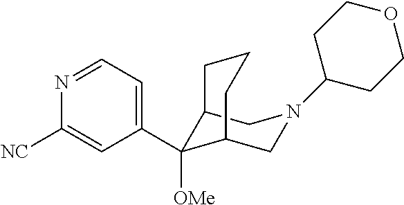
C12C(C3=CC=NC([NC])=C3)([OMe])C(CN(C3CCOCC3)C1)CCC2
